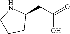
C1(CC(=O)O)NCCC1
